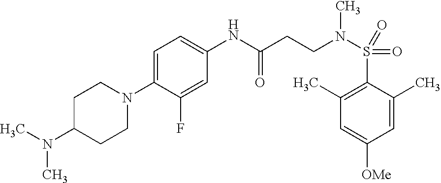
C1=C(C)C(S(=O)(=O)N(CCC(NC2=CC=C(N3CCC(N(C)C)CC3)C(F)=C2)=O)C)=C(C)C=C1[OMe]
